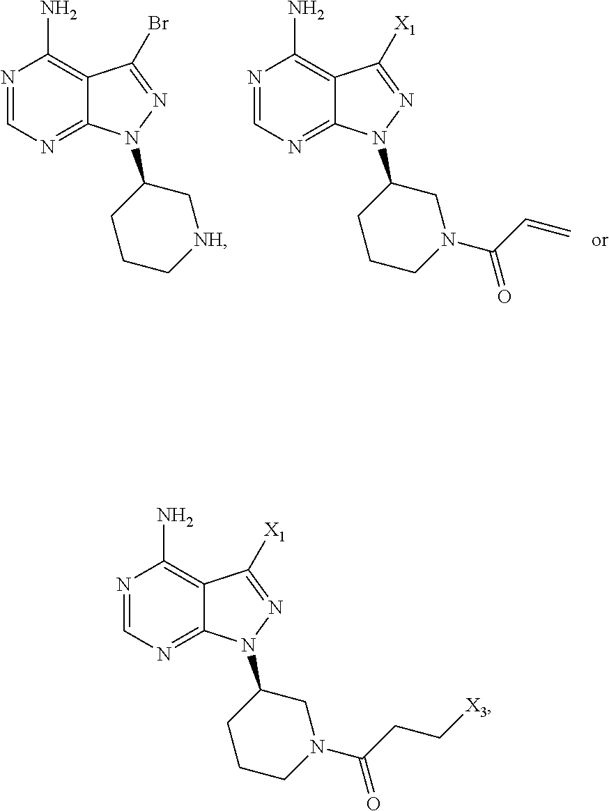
N1=CN=C2C(=C1N)C(Br)=NN2C1CCC[NH]C1.N1=CN=C2C(=C1N)C([X1])=NN2C1CCCN(C(C=C)=O)C1.N1=CN=C2C(=C1N)C([X1])=NN2C1CCCN(C(CC[X3])=O)C1
